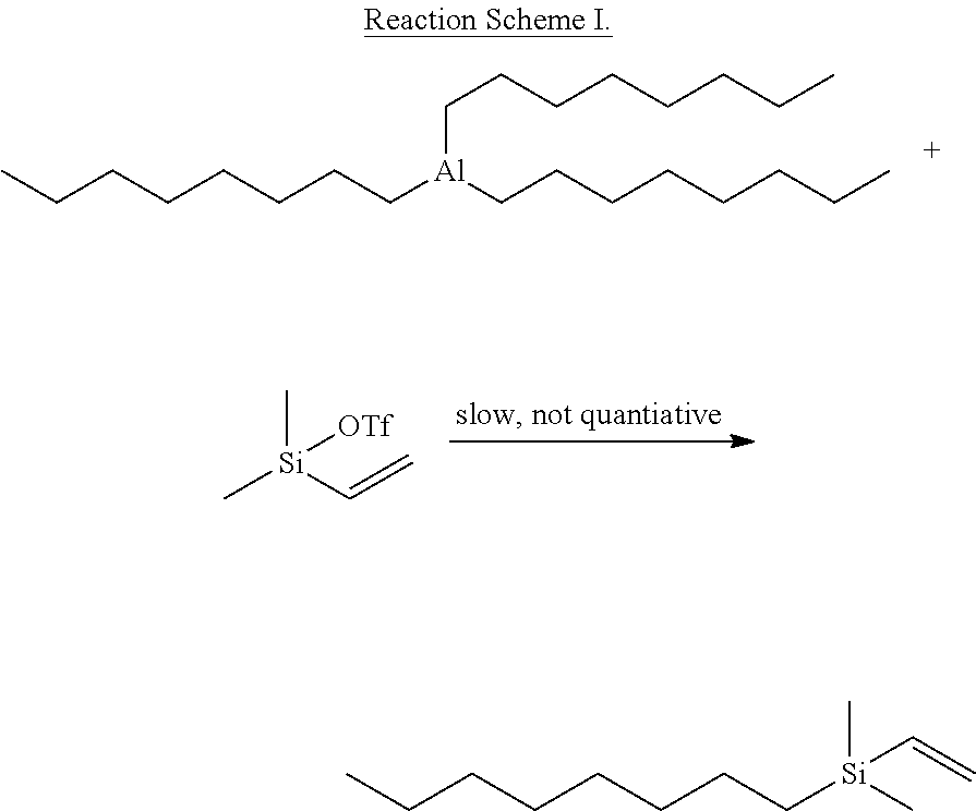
C[Si](C)([OTf])C=C.CCCCCCCC[Al](CCCCCCCC)CCCCCCCC.CCCCCCCC[Si](C)(C=C)C
